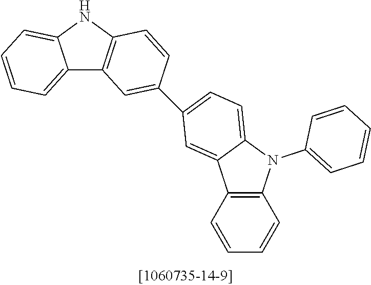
C12=CC=CC=C1NC1=C2C=C(C2=CC=C3N(C4=CC=CC=C4)C4=C(C3=C2)C=CC=C4)C=C1
